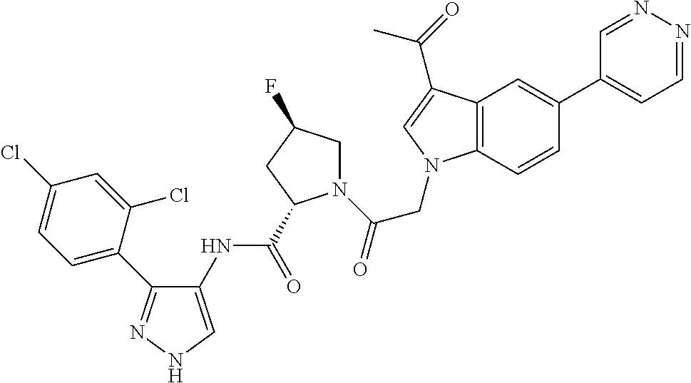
C1=NN=CC=C1C1=CC2=C(C=C1)N(CC(N1CC(F)CC1C(NC1=CNN=C1C1=CC=C(Cl)C=C1Cl)=O)=O)C=C2C(=O)C
